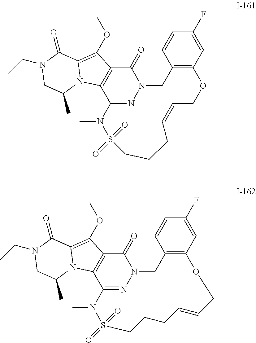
C12=C(C=C(F)C=C1)OCC=CCCCS(=O)(=O)N(C)C1=NN(C2)C(=O)C2=C1N1C(=C2OC)C(=O)N(CC)CC1C.C12=C(C=C(F)C=C1)OCC=CCCCS(=O)(=O)N(C)C1=NN(C2)C(=O)C2=C1N1C(=C2OC)C(=O)N(CC)CC1C
